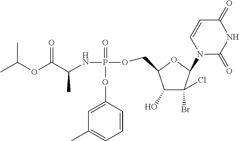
C1=CC(OP(NC(C(OC(C)C)=O)C)(=O)OCC2C(O)C(Br)(Cl)C(N3C(=O)NC(=O)C=C3)O2)=CC(C)=C1
